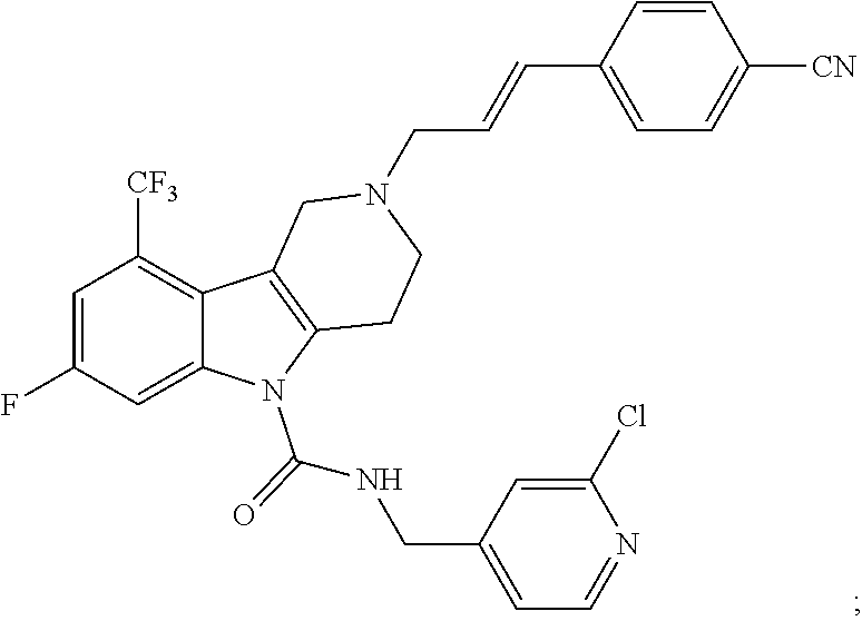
C1=C(F)C=C2C(=C1[CF3])C1=C(N2C(NCC2=CC=NC(Cl)=C2)=O)CCN(CC=CC2=CC=C([CN])C=C2)C1
